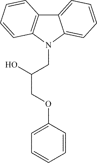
C12=CC=CC=C1N(CC(O)COC1=CC=CC=C1)C1=C2C=CC=C1
